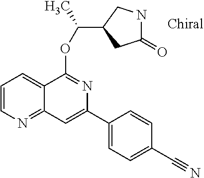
C1(=O)NCC(C(C)OC2=NC(C3=CC=C(C#N)C=C3)=CC3=NC=CC=C23)C1
